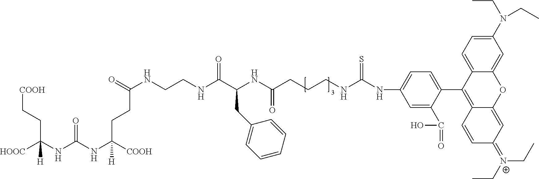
[COOH]CCC(NC(NC([COOH])(CCC(NCCNC(=O)C(NC(CCCNC(NC1=CC=C(C2=C3C(=CC(=[N+](CC)CC)C=C3)OC3=CC(N(CC)CC)=CC=C23)C(C(=O)O)=C1)=S)=O)CC1=CC=CC=C1)=O)[H])=O)([HOOC])[H]
